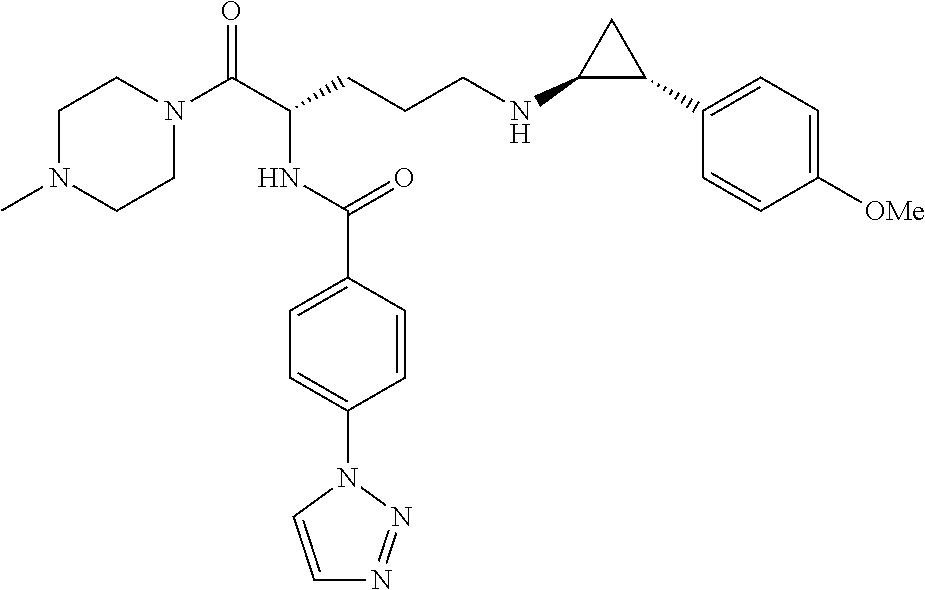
C1N(C)CCN(C(C(CCCNC2C(C3=CC=C([OMe])C=C3)C2)NC(C2=CC=C(N3C=CN=N3)C=C2)=O)=O)C1
